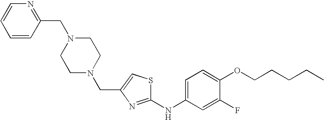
C(C1=CSC(NC2=CC=C(OCCCCC)C(F)=C2)=N1)N1CCN(CC2=NC=CC=C2)CC1
